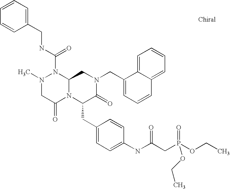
CN1CC(=O)N2C(N1C(NCC1=CC=CC=C1)=O)CN(CC1=CC=CC3=CC=CC=C13)C(=O)C2CC1=CC=C(NC(CP(OCC)(OCC)=O)=O)C=C1
